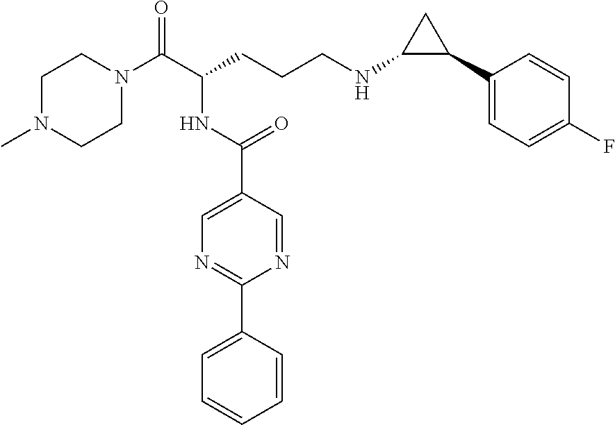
C1N(C)CCN(C(C(CCCNC2C(C3=CC=C(F)C=C3)C2)NC(C2=CN=C(C3=CC=CC=C3)N=C2)=O)=O)C1
